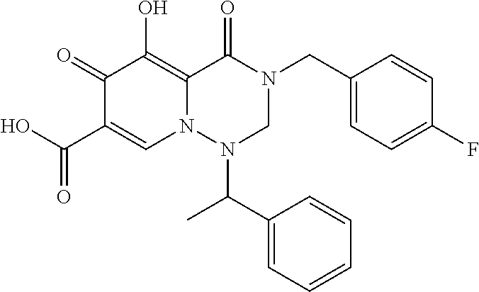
C1(CN2C(=O)C3=C(O)C(=O)C(C(O)=O)=CN3N(C(C3=CC=CC=C3)C)C2)=CC=C(F)C=C1
